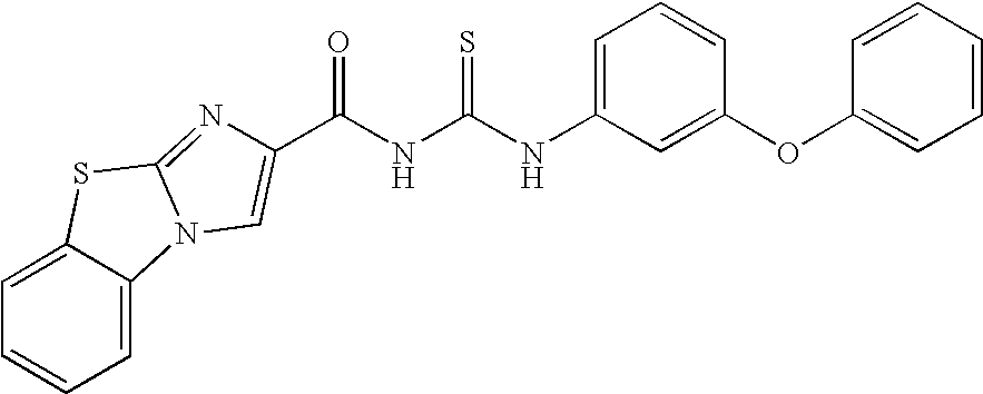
C(NC(NC1=CC=CC(OC2=CC=CC=C2)=C1)=S)(=O)C1=CN2C3=CC=CC=C3SC2=N1
